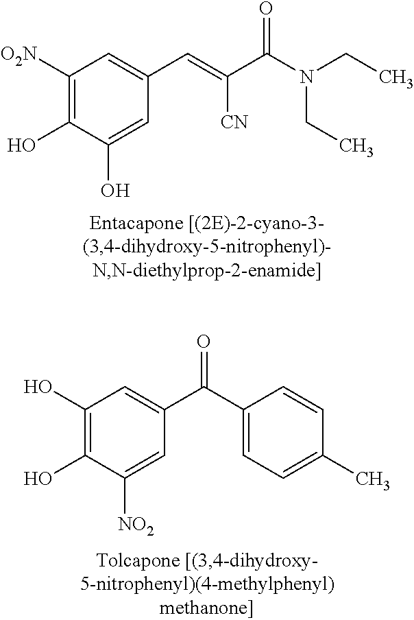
C1([O2N])=C(O)C(O)=CC(C=C(C(N(CC)CC)=O)[CN])=C1.C1(O)=C(O)C([NO2])=CC(C(C2=CC=C(C)C=C2)=O)=C1
